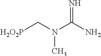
[H2O2P]CN(C(N)=N)C
